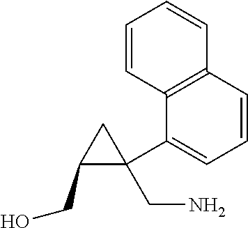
C1=CC2=C(C(C3(CN)CC3CO)=C1)C=CC=C2
